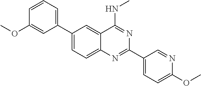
C1(C2=CC=CC(OC)=C2)=CC=C2C(=C1)C(NC)=NC(C1=CC=C(OC)N=C1)=N2
